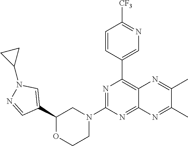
C1(C2=CN(C3CC3)N=C2)OCCN(C2=NC(C3=CN=C([CF3])C=C3)=C3C(=N2)N=C(C)C(C)=N3)C1
